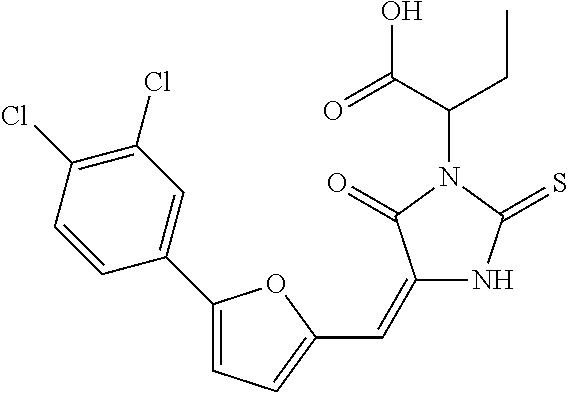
CCC(C(=O)O)N1C(=O)C(=CC2=CC=C(C3=CC(Cl)=C(Cl)C=C3)O2)NC1=S
